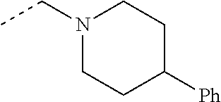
N1(CC)CCC([Ph])CC1
